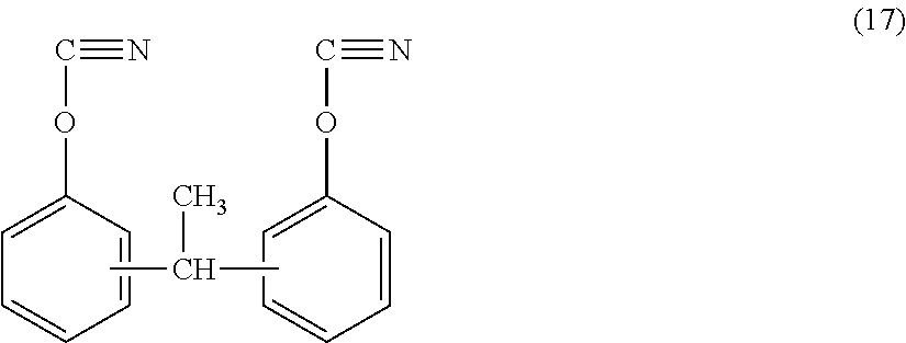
C1=CC(OC#N)=CC=C1.CC(C)C.C1=CC(OC#N)=CC=C1
